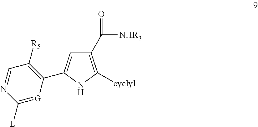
C1([R5])=C(C2=CC(C([NHR3])=O)=C([cyclyl])N2)[G]=C([L])N=C1
